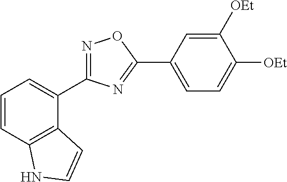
C1([OEt])=CC(C2=NC(C3=CC=CC4=C3C=CN4)=NO2)=CC=C1[OEt]
